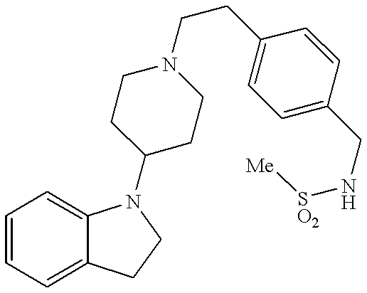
C1=CC=C2C(=C1)N(C1CCN(CCC3=CC=C(CN[SO2][Me])C=C3)CC1)CC2
